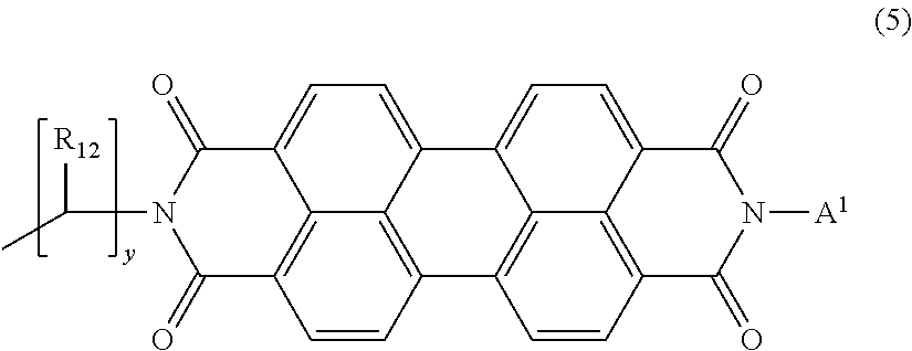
[R12]C(N1C(=O)C2=C3C(=CC=C4C3=C(C=C2)C2=C3C4=CC=C4C3=C(C=C2)C(=O)N([A1])C4=O)C1=O)C
